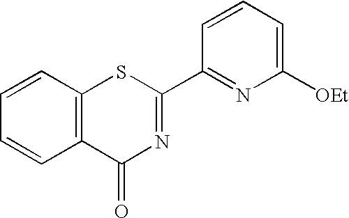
C1=CC=C([OEt])N=C1C1=NC(=O)C2=C(S1)C=CC=C2
